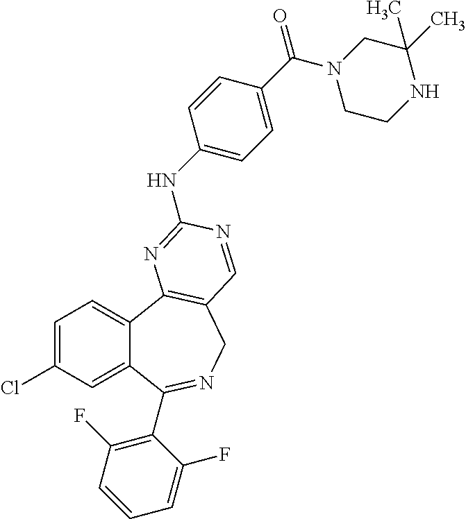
C1=C(Cl)C=C2C(=C1)C1=C(CN=C2C2=C(F)C=CC=C2F)C=NC(NC2=CC=C(C(N3CCNC(C)(C)C3)=O)C=C2)=N1
